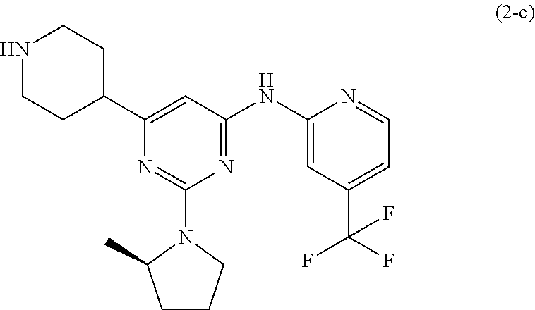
N1CCC(C2=CC(NC3=CC(C(F)(F)F)=CC=N3)=NC(N3C(C)CCC3)=N2)CC1
